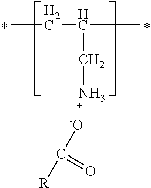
CCC(C)CN.[-O]C([R])=O
